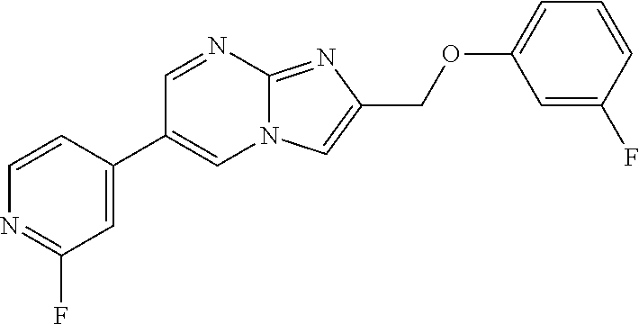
C1=C(C2=CN3C(=NC(COC4=CC=CC(F)=C4)=C3)N=C2)C=CN=C1F
